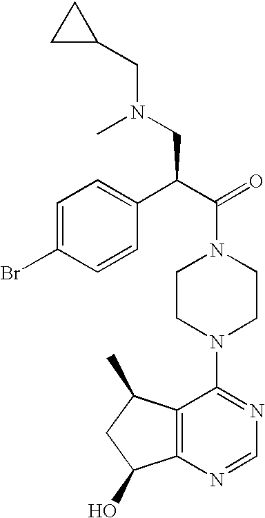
C(N1CCN(C2=NC=NC3=C2C(C)CC3O)CC1)(C(C1=CC=C(Br)C=C1)CN(CC1CC1)C)=O
